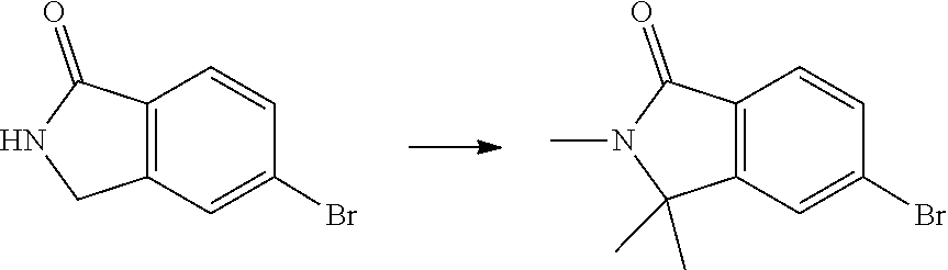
C1=CC(Br)=CC2=C1C(=O)NC2.C1=CC(Br)=CC2=C1C(=O)N(C)C2(C)C
